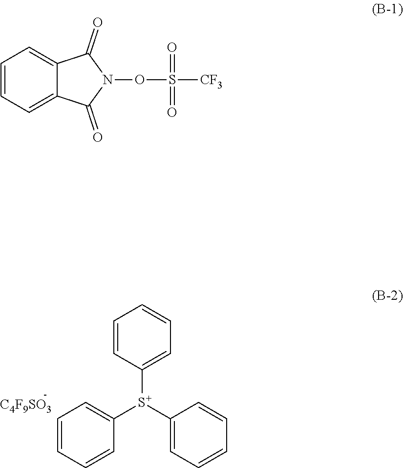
C1([S+](C2=CC=CC=C2)C2=CC=CC=C2)=CC=CC=C1.[C4F9SO3].C1=CC=C2C(=C1)C(=O)N(OS([CF3])(=O)=O)C2=O
